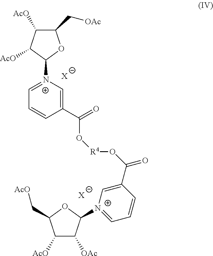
C1(C[OAc])C([AcO])C([AcO])C([N+]2=CC=CC(C(O[R4]OC(=O)C3=C[N+](C4C([OAc])C([AcO])C(C[AcO])O4)=CC=C3)=O)=C2)O1.[X].[X]
